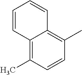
C12=C(C)C=CC(C)=C1C=CC=C2
